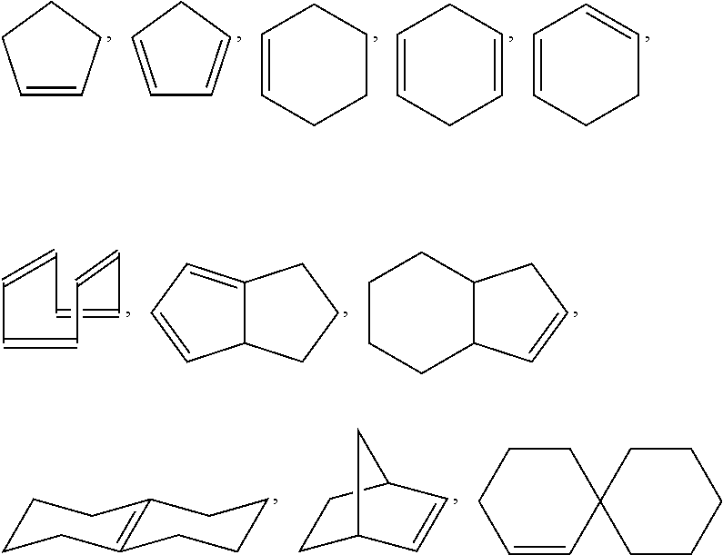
C1=CCCC1.C1=CCC=C1.C1=CCCCC1.C1=CCC=CC1.C1=CCCC=C1.C1CCC2=C(C1)CCCC2.C1C2C=CC(C1)C2.C1CCC=CC12CCCCC2.C12C(=CC=C1)CCC2.C12C(CC=C1)CCCC2.C1=CC=CC=CC=C1
